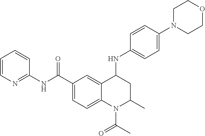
C1=C2C(=CC=C1C(NC1=NC=CC=C1)=O)N(C(C)=O)C(C)CC2NC1=CC=C(N2CCOCC2)C=C1
